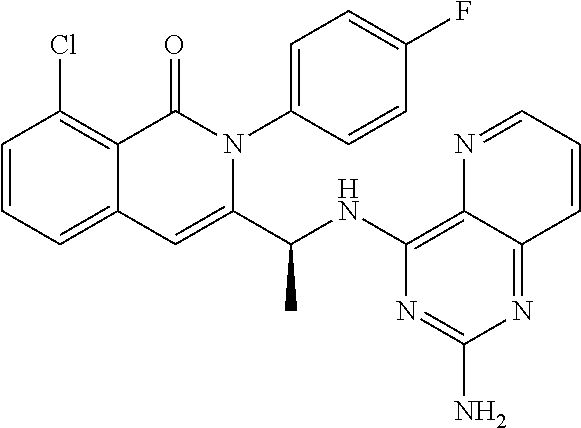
C1=CC=C2C(=C1Cl)C(=O)N(C1=CC=C(F)C=C1)C(C(C)NC1=C3C(=NC(N)=N1)C=CC=N3)=C2
